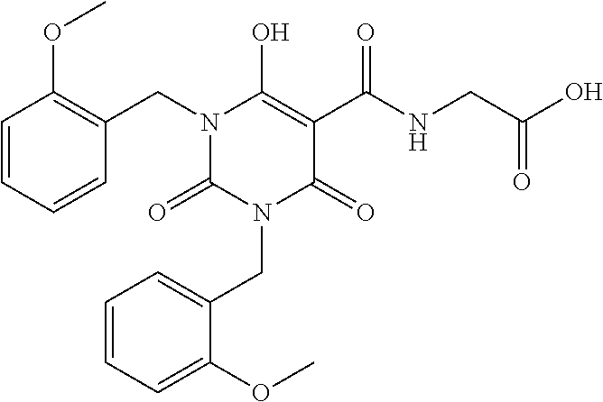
N1(CC2=C(OC)C=CC=C2)C(=O)N(CC2=CC=CC=C2OC)C(=O)C(C(NCC(O)=O)=O)=C1O
